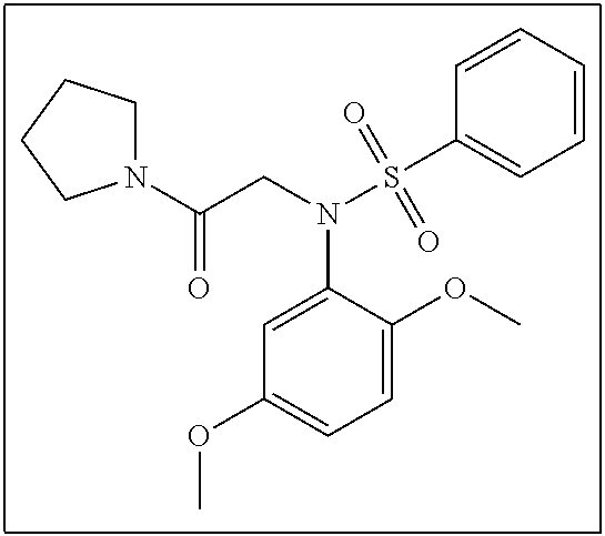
C1=C(N(CC(N2CCCC2)=O)S(C2=CC=CC=C2)(=O)=O)C(OC)=CC=C1OC
